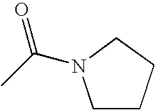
C1CCCN1C(C)=O
